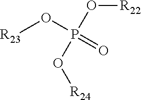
P(O[R23])(=O)(O[R22])O[R24]
